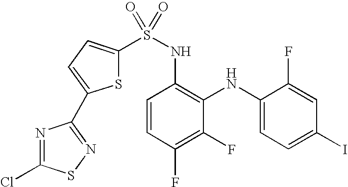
C1=CC(F)=C(F)C(NC2=CC=C(I)C=C2F)=C1NS(C1=CC=C(C2=NSC(Cl)=N2)S1)(=O)=O
